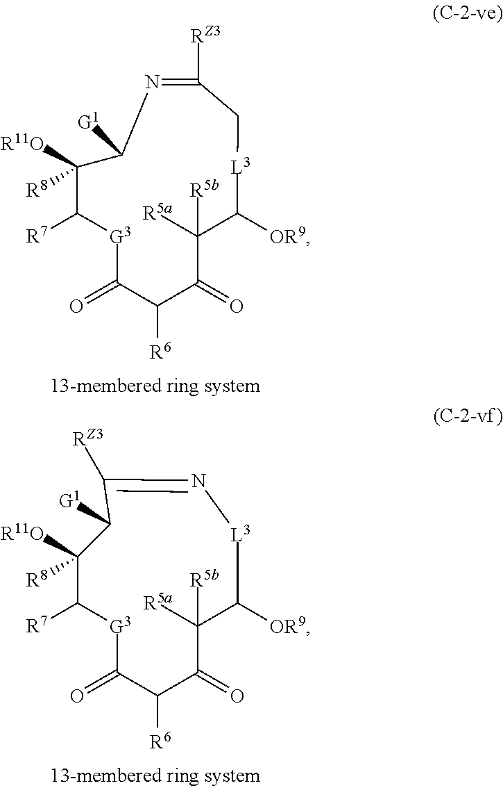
C1([R11O])([R8])C([R7])[G3]C(=O)C([R6])C(=O)C([R5a])([R5b])C([OR9])[L3]CC([RZ3])=NC1[G1].C1([R11O])([R8])C([R7])[G3]C(=O)C([R6])C(=O)C([R5a])([R5b])C([OR9])[L3]N=C([RZ3])C1[G1]
